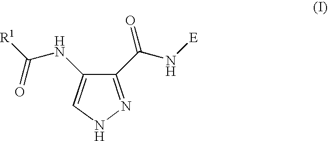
C1(C(=O)N[E])=NNC=C1NC(=O)[R1]
